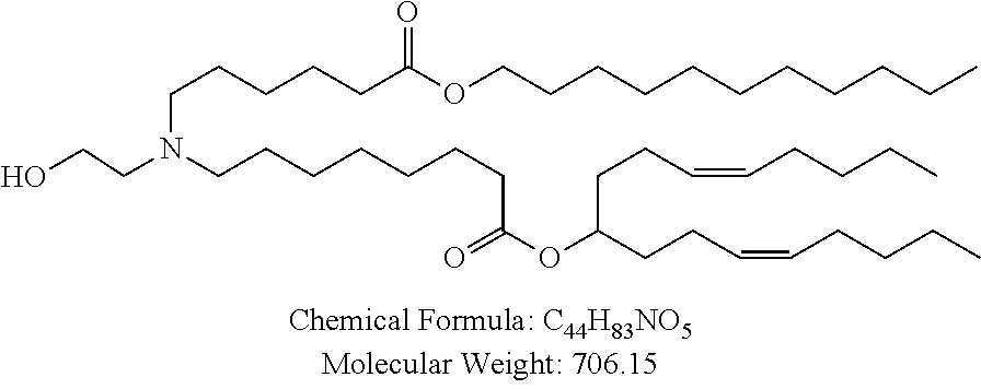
OCCN(CCCCCCCC(OC(CCC=CCCCC)CCC=CCCCC)=O)CCCCCC(OCCCCCCCCCCC)=O
